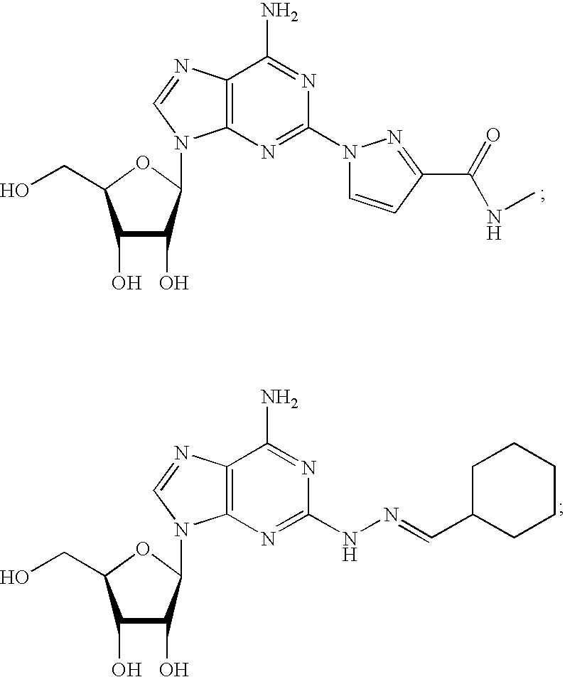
C1(O)C(O)C(N2C3=C(C(N)=NC(N4C=CC(C(NC)=O)=N4)=N3)N=C2)OC1CO.C1(O)C(O)C(N2C3=C(C(N)=NC(NN=CC4CCCCC4)=N3)N=C2)OC1CO
